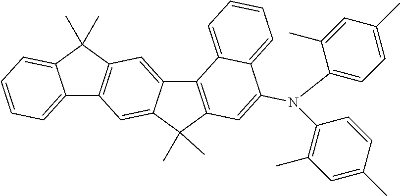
C12=C(C(C)(C)C3=CC=CC=C13)C=C1C(=C2)C(C)(C)C2=C1C1=CC=CC=C1C(N(C1=CC=C(C)C=C1C)C1=C(C)C=C(C)C=C1)=C2
